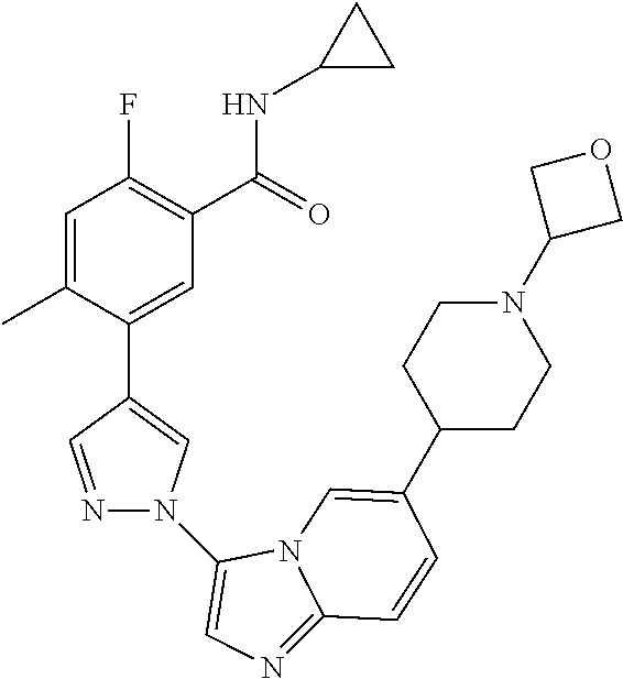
C1=C(C)C(C2=CN(C3=CN=C4N3C=C(C3CCN(C5COC5)CC3)C=C4)N=C2)=CC(C(=O)NC2CC2)=C1F
